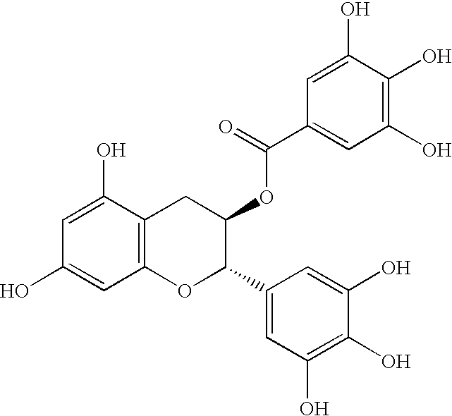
C1(O)=CC(O)=CC2=C1CC(OC(C1=CC(O)=C(O)C(O)=C1)=O)C(C1=CC(O)=C(O)C(O)=C1)O2
